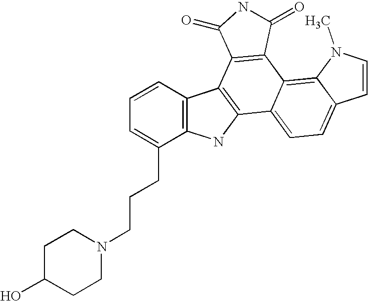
C12=C(C=CC=C1CCCN1CCC(O)CC1)C1=C(N2)C2=CC=C3C(=C2C2=C1C(=O)NC2=O)N(C)C=C3
